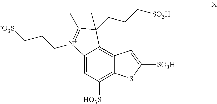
C12=CC([HO3S])=C3C(=C1C(C)(CCC[SO3H])C(C)=[N+]2CCC[-O3S])C=C([SO3H])S3
